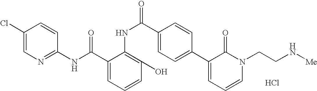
C1(NC(C2=CC=CC(O)=C2NC(C2=CC=C(C3=CC=CN(CCN[Me])C3=O)C=C2)=O)=O)=NC=C(Cl)C=C1.Cl
